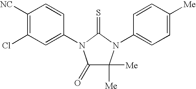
C1([NC])=C(Cl)C=C(N2C(=O)C([Me])([Me])N(C3=CC=C([Me])C=C3)C2=S)C=C1
